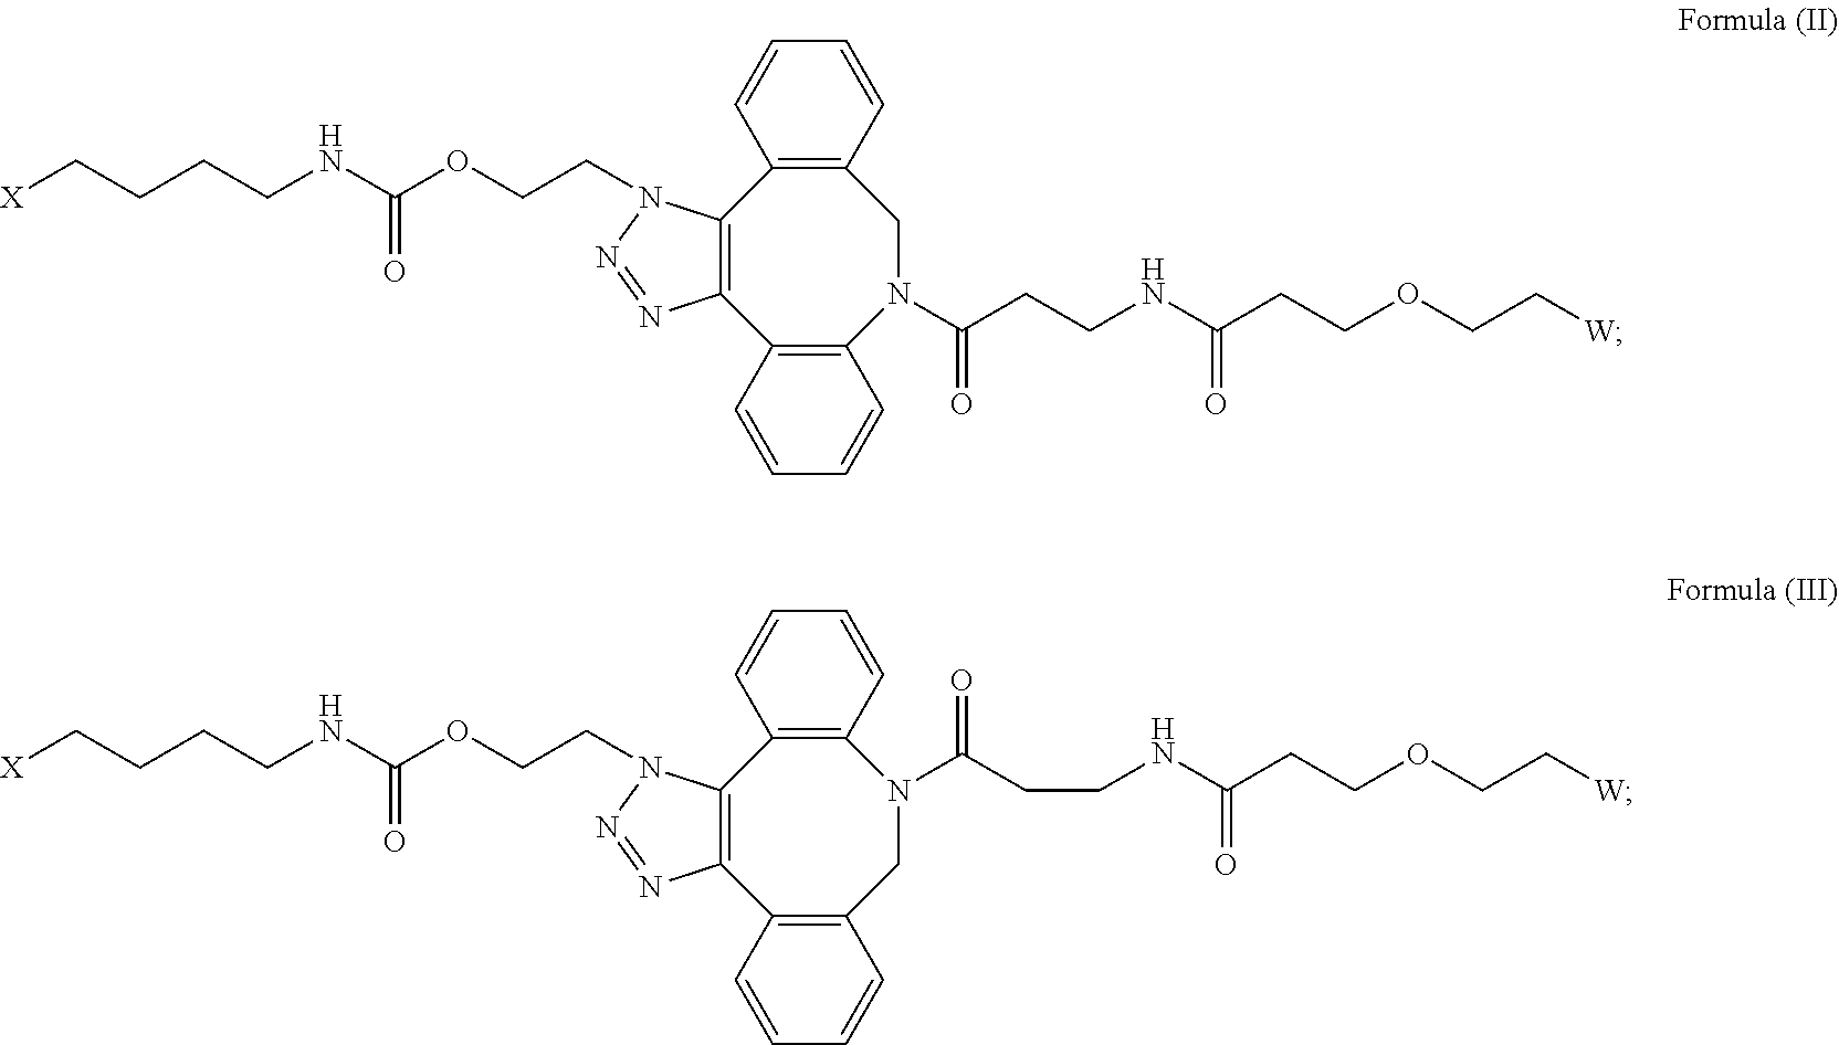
C12=C(C3=C(C4=C(N(C(CCNC(CCOCC[W])=O)=O)C1)C=CC=C4)N=NN3CCOC(NCCCC[X])=O)C=CC=C2.C12=C(C3=C(C4=C(CN1C(CCNC(CCOCC[W])=O)=O)C=CC=C4)N=NN3CCOC(NCCCC[X])=O)C=CC=C2
